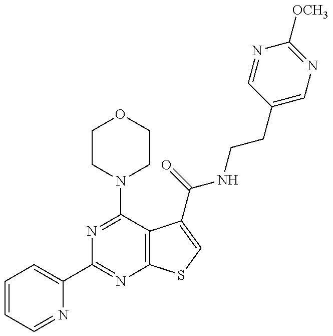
C1=CC=NC(C2=NC3=C(C(N4CCOCC4)=N2)C(C(NCCC2=CN=C([OCH3])N=C2)=O)=CS3)=C1
